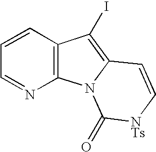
C1=CC2=C(N=C1)N1C(=C2I)C=C[NTs]C1=O
